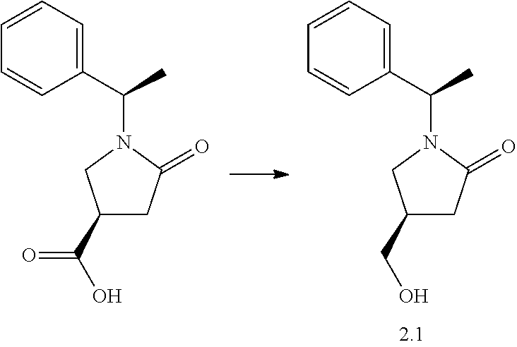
C1(C(N2CC(CO)CC2=O)C)=CC=CC=C1.C1(C(N2CC(C(O)=O)CC2=O)C)=CC=CC=C1
